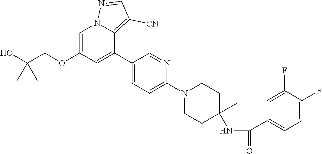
C1=C(OCC(O)(C)C)C=C(C2=CC=C(N3CCC(C)(NC(C4=CC=C(F)C(F)=C4)=O)CC3)N=C2)C2=C([CN])C=NN12
